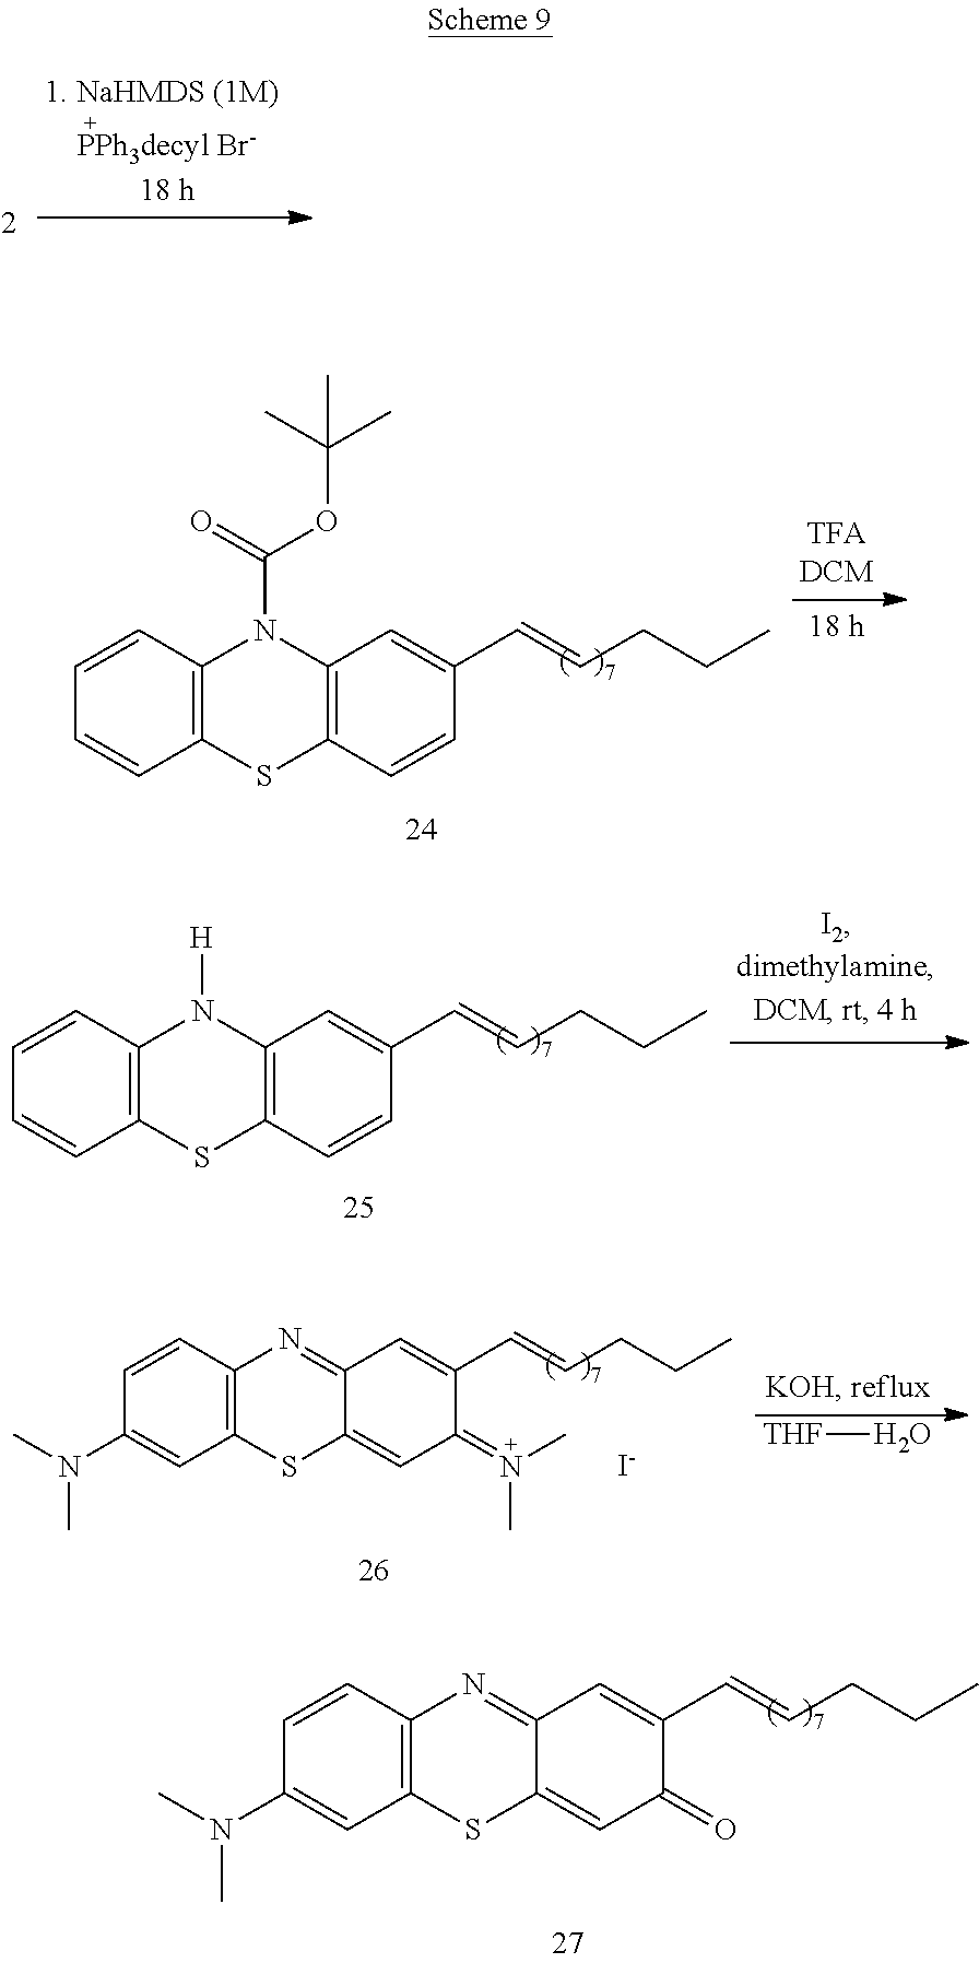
C12=C(C=CC(C=CCCC)=C1)SC1=C(N2C(=O)OC(C)(C)C)C=CC=C1.C12=C(C=CC(C=CCCC)=C1)SC1=C(N2[H])C=CC=C1.C12=NC3=C(SC1=CC(=N(C)C)C(C=CCCC)=C2)C=C(N(C)C)C=C3.[I-].[THF]O.C12=NC3=C(SC1=CC(=O)C(C=CCCC)=C2)C=C(N(C)C)C=C3
